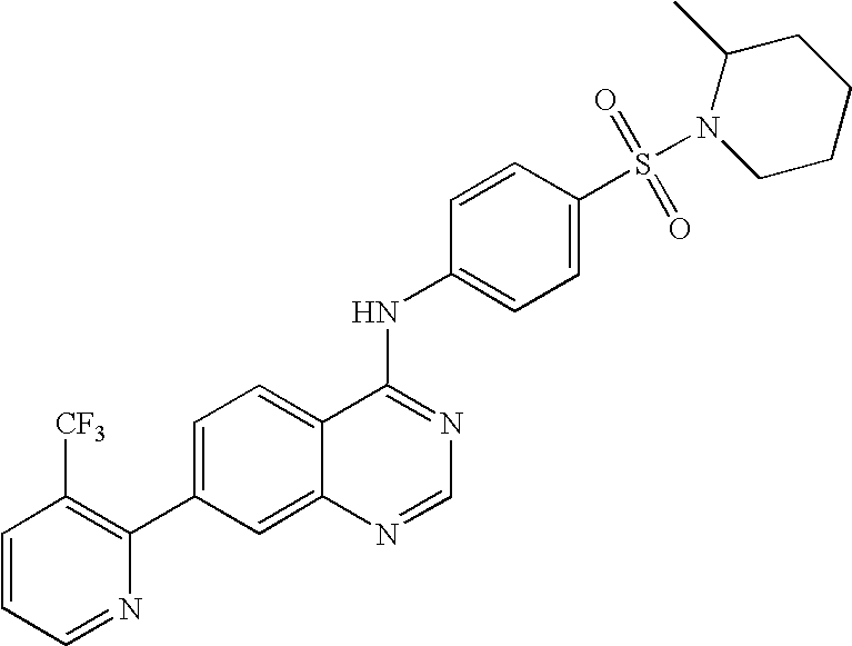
C1=CC=NC(C2=CC=C3C(=C2)N=CN=C3NC2=CC=C(S(=O)(=O)N3CCCCC3C)C=C2)=C1[CF3]
